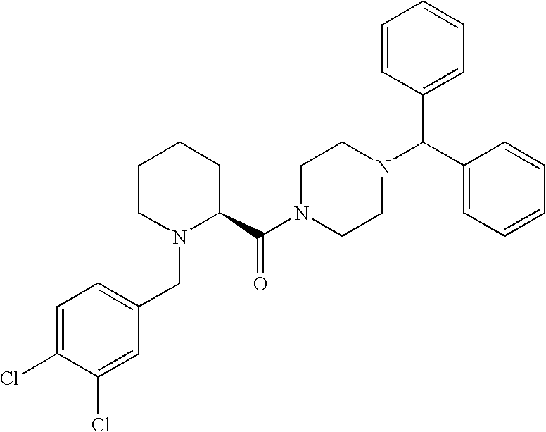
C1CN(CC2=CC=C(Cl)C(Cl)=C2)C(C(N2CCN(C(C3=CC=CC=C3)C3=CC=CC=C3)CC2)=O)CC1
